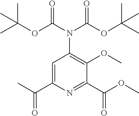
C1=C(C(C)=O)N=C(C(OC)=O)C(OC)=C1N(C(OC(C)(C)C)=O)C(OC(C)(C)C)=O
